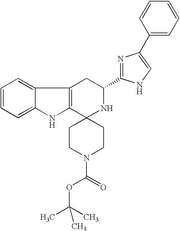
C12=C(C3=CC=CC=C3N1)CC(C1=NC(C3=CC=CC=C3)=CN1)NC21CCN(C(OC(C)(C)C)=O)CC1
